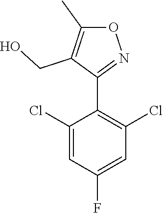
C1(Cl)=CC(F)=CC(Cl)=C1C1=NOC(C)=C1CO
